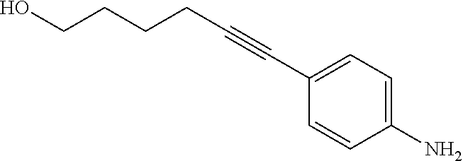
C1(C#CCCCCO)=CC=C(N)C=C1
